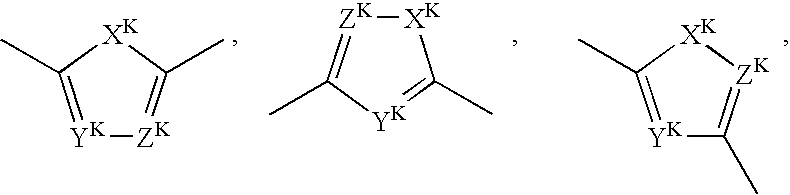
[YK]1=C(C)[XK]C(C)=[ZK]1.[XK]1[ZK]=C(C)[YK]=C1C.[YK]1=C(C)[XK][ZK]=C1C
